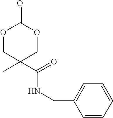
O1CC(C(=O)NCC2=CC=CC=C2)(C)COC1=O
